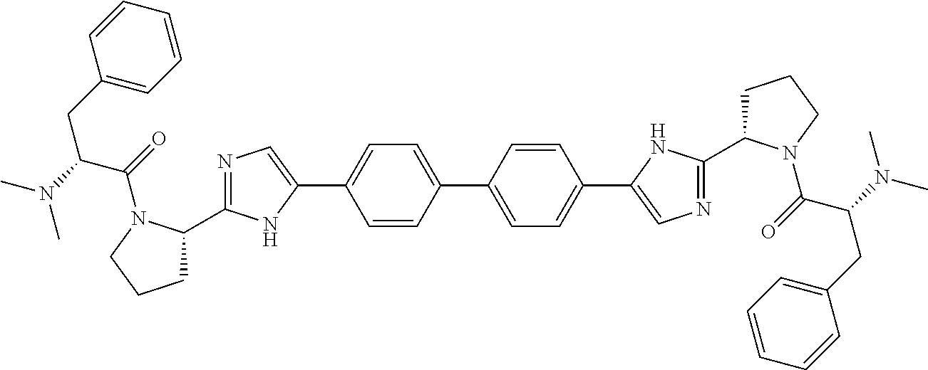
C1=CC(C2=CC=C(C3=CN=C(C4CCCN4C(C(N(C)C)CC4=CC=CC=C4)=O)N3)C=C2)=CC=C1C1=CN=C(C2CCCN2C(C(N(C)C)CC2=CC=CC=C2)=O)N1
